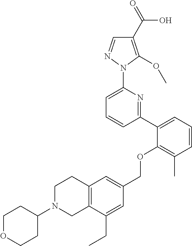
C1(C2=CC=CC(C)=C2OCC2=CC3=C(C(CC)=C2)CN(C2CCOCC2)CC3)=NC(N2N=CC(C(=O)O)=C2OC)=CC=C1
